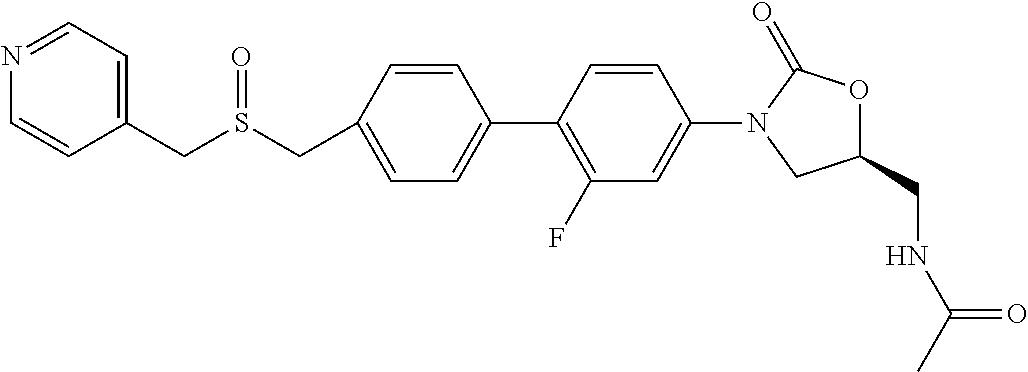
C1=C(CS(CC2=CC=NC=C2)=O)C=CC(C2=C(F)C=C(N3CC(CNC(C)=O)OC3=O)C=C2)=C1
